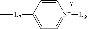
C[L7]C1=CC=[N+]([L6])C=C1.[-Y]
